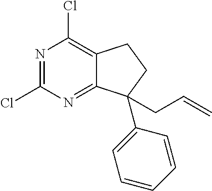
N1=C(Cl)N=C2C(=C1Cl)CCC2(C1=CC=CC=C1)CC=C
